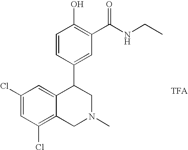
C1(Cl)=C2C(=CC(Cl)=C1)C(C1=CC(C(NCC)=O)=C(O)C=C1)CN(C)C2
